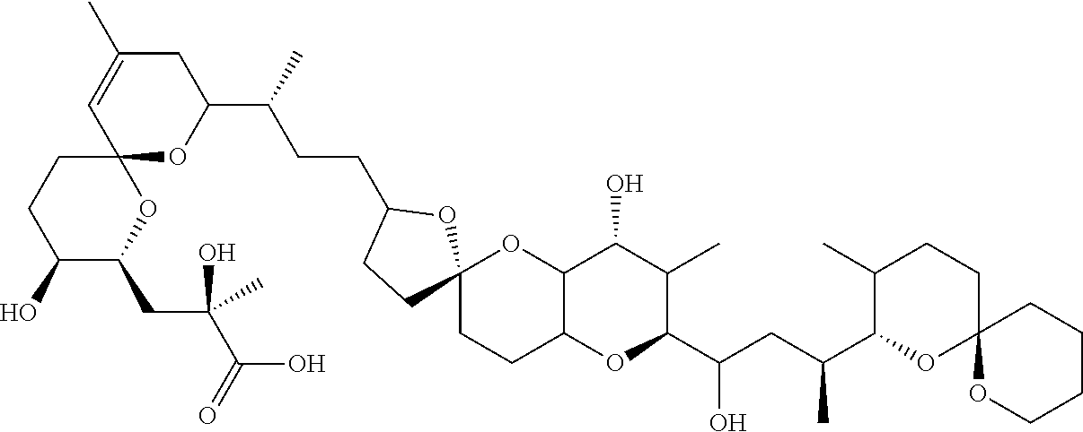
C12(CCC(O)C(CC(C(O)=O)(C)O)O1)OC(C(CCC1CCC3(O1)CCC1C(O3)C(O)C(C)C(C(CC(C3OC4(CCC3C)OCCCC4)C)O)O1)C)CC(C)=C2
